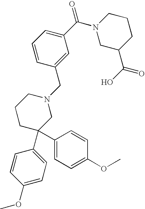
C1(C(N2CC(C(O)=O)CCC2)=O)=CC=CC(CN2CCCC(C3=CC=C(OC)C=C3)(C3=CC=C(OC)C=C3)C2)=C1
